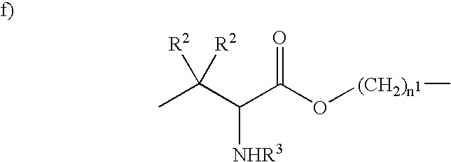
CC(C(C(O[(CH2)n1]C)=O)[NHR3])([R2])[R2]
